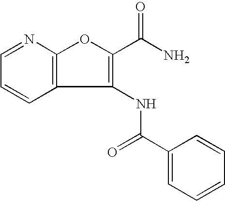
C1=CC=NC2=C1C(NC(C1=CC=CC=C1)=O)=C(C(N)=O)O2
